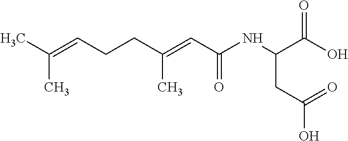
CC(=CCCC(=CC(NC(C(=O)O)CC(O)=O)=O)C)C
